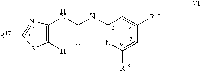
C1(NC(NC2=NC([R15])=CC([R16])=C2)=O)=C([H])SC([R17])=N1
